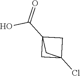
OC(C12CC(Cl)(C1)C2)=O
